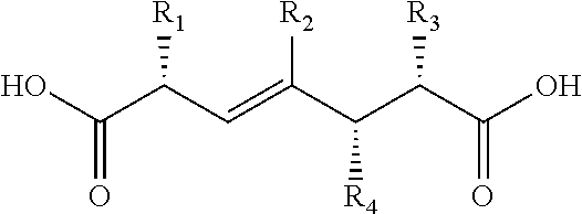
C(C(C=C(C(C(C(O)=O)[R3])[R4])[R2])[R1])(O)=O
